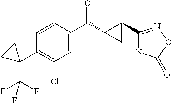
C1=CC(C(C2C(C3=NOC(=O)N3)C2)=O)=CC(Cl)=C1C1(C(F)(F)F)CC1
